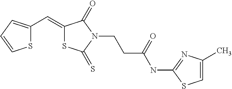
S1C(C=C2SC(=S)N(CCC(NC3=NC(C)=CS3)=O)C2=O)=CC=C1
